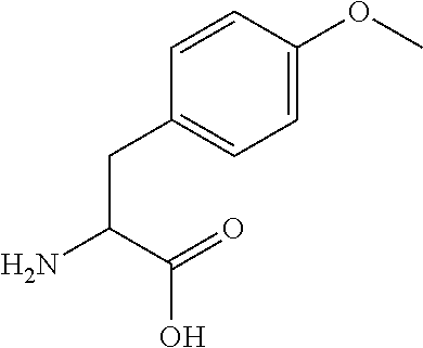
C(C(=O)O)(N)CC1=CC=C(OC)C=C1
